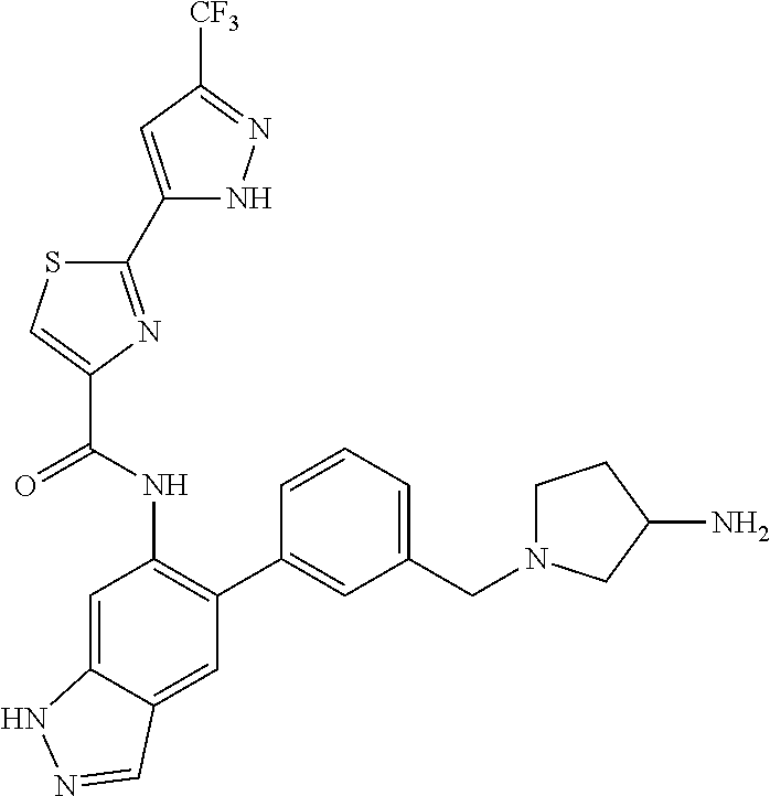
C1(C2=NC(C(NC3=C(C4=CC(CN5CCC(N)C5)=CC=C4)C=C4C(=C3)NN=C4)=O)=CS2)=CC([CF3])=NN1
